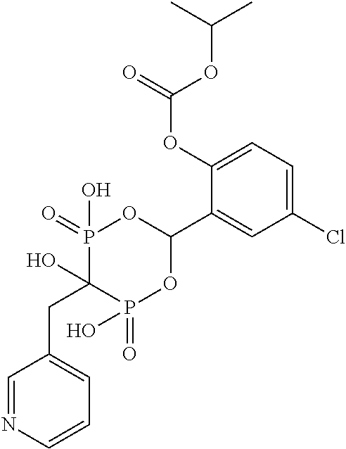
C1(Cl)=CC=C(OC(=O)OC(C)C)C(C2OP(=O)(O)C(O)(CC3=CC=CN=C3)P(=O)(O)O2)=C1
